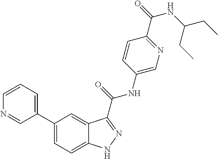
C1=CN=CC(C2=CC=C3C(=C2)C(C(NC2=CN=C(C(=O)NC(CC)CC)C=C2)=O)=NN3)=C1
